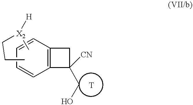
C12=C(C=CC=C1)CC2([CN])CO.C[X2](CCC)[H]
